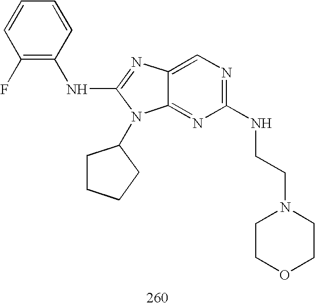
C12=NC(NCCN3CCOCC3)=NC=C1N=C(NC1=C(F)C=CC=C1)N2C1CCCC1
